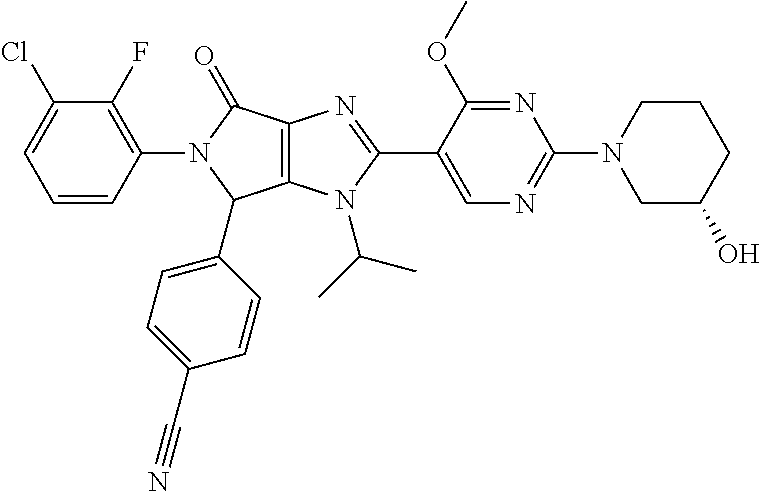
C12=C(N(C(C)C)C(C3=CN=C(N4CC(O)CCC4)N=C3OC)=N1)C(C1=CC=C(C#N)C=C1)N(C1=C(F)C(Cl)=CC=C1)C2=O
